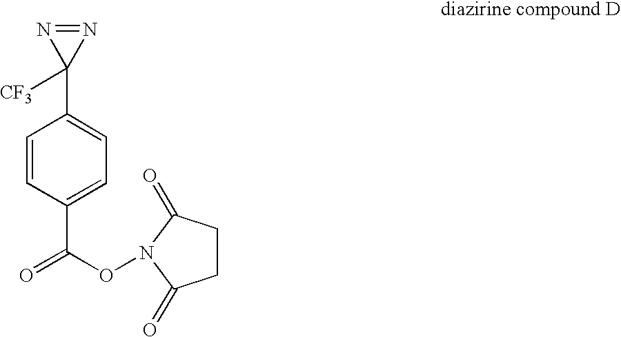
N1=NC1(C1=CC=C(C(ON2C(=O)CCC2=O)=O)C=C1)[CF3]
